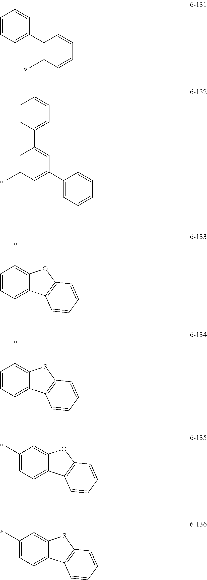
C1=CC=C(C2=C(C)C=CC=C2)C=C1.C1=C(C)C=C(C2=CC=CC=C2)C=C1C1=CC=CC=C1.C1=CC=C2C(=C1C)OC1=C2C=CC=C1.C1=CC=C2C(=C1C)SC1=C2C=CC=C1.C1(C)=CC=C2C(=C1)OC1=C2C=CC=C1.C1(C)=CC=C2C(=C1)SC1=C2C=CC=C1
